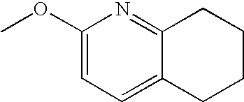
C1(OC)=CC=C2C(=N1)CCCC2
